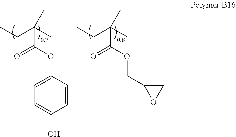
C1=C(OC(C(C)(CC)C)=O)C=CC(O)=C1.C(OC(C(C)(CC)C)=O)C1OC1
